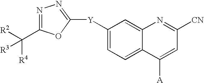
N1=C(C([R2])([R4])[R3])OC([Y]C2=CC=C3C(=C2)N=C([CN])C=C3[A])=N1
